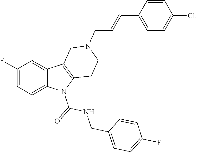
C1(F)=CC=C2C(=C1)C1=C(N2C(=O)NCC2=CC=C(F)C=C2)CCN(CC=CC2=CC=C(Cl)C=C2)C1
